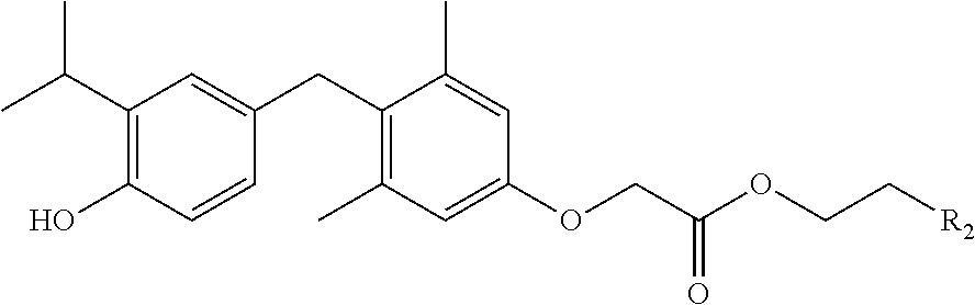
C1(C(C)C)=C(O)C=CC(CC2=C(C)C=C(OCC(OCC[R2])=O)C=C2C)=C1
